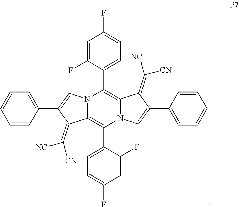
C1=C(F)C(C2=C3N(C(C4=CC=C(F)C=C4F)=C4N2C=C(C2=CC=CC=C2)C4=C([NC])[CN])C=C(C2=CC=CC=C2)C3=C([CN])[NC])=CC=C1F
